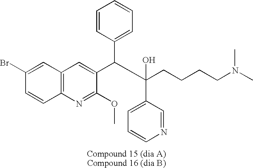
C1(Br)=CC2=C(C=C1)N=C(OC)C(C(C(CCCCN(C)C)(C1=CC=CN=C1)O)C1=CC=CC=C1)=C2
